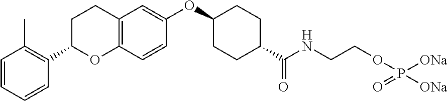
C1=CC=CC(C2OC3=C(CC2)C=C(OC2CCC(C(=O)NCCOP([ONa])([ONa])=O)CC2)C=C3)=C1C
